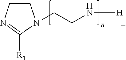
C1CN=C([R1])N1CCN[H]
